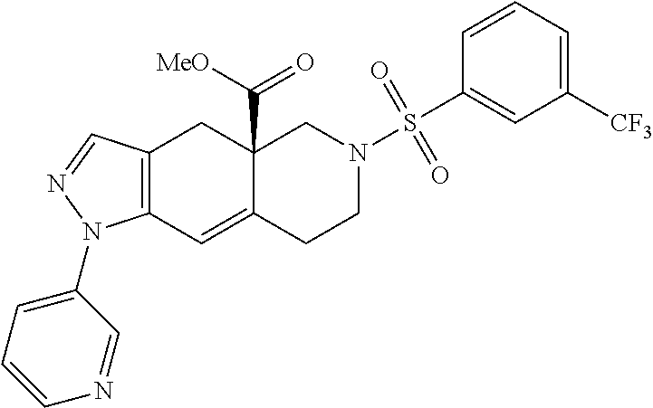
C12=C(C=C3C(C([MeO])=O)(C1)CN(S(C1=CC([CF3])=CC=C1)(=O)=O)CC3)N(C1=CC=CN=C1)N=C2
